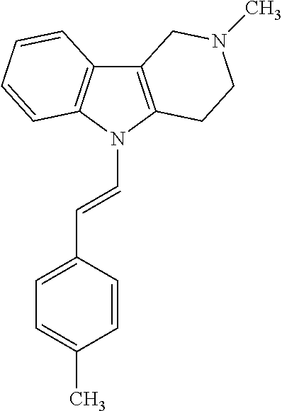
C12=C(N(C=CC3=CC=C(C)C=C3)C3=C1C=CC=C3)CCN(C)C2
